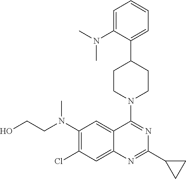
C1=C(N(C)C)C(C2CCN(C3=NC(C4CC4)=NC4=CC(Cl)=C(N(CCO)C)C=C34)CC2)=CC=C1
